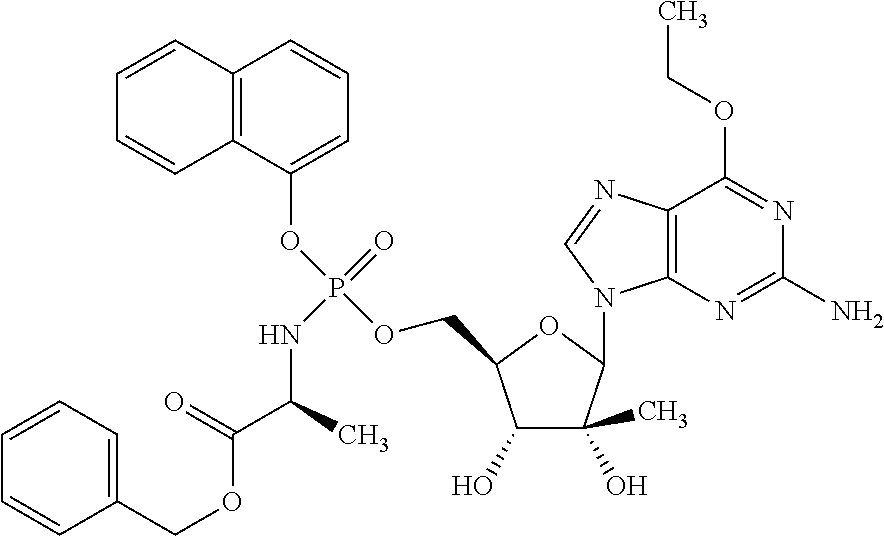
C12=C(N=C(N)N=C1OCC)N(C1C(O)(C)C(O)C(COP(OC3=CC=CC4=C3C=CC=C4)(=O)NC(C)C(=O)OCC3=CC=CC=C3)O1)C=N2
